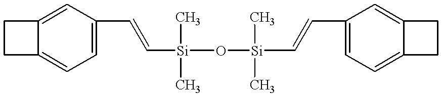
C12=CC(C=C[Si](O[Si](C=CC3=CC=C4C(=C3)CC4)(C)C)(C)C)=CC=C1CC2
